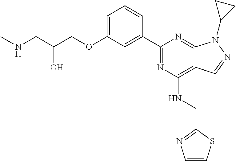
C1=C(OCC(CNC)O)C=C(C2=NC(NCC3=NC=CS3)=C3C(=N2)N(C2CC2)N=C3)C=C1
